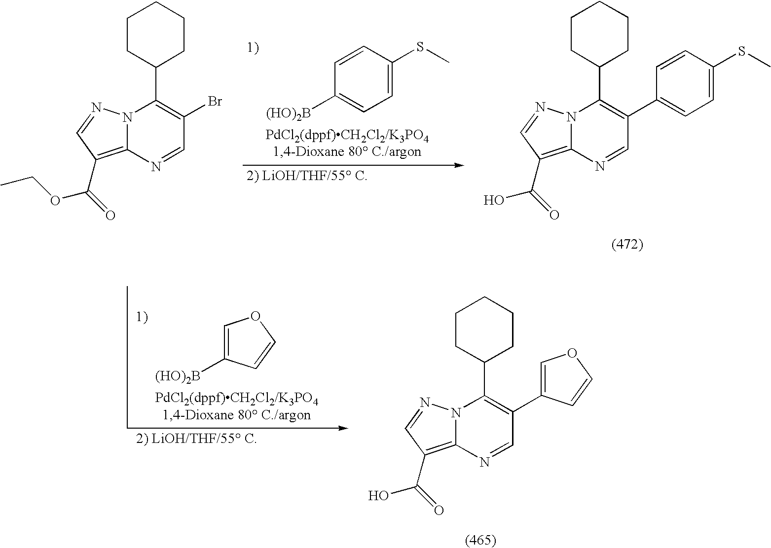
C1CC(C2=C(C3=COC=C3)C=NC3=C(C(=O)O)C=NN23)CCC1.C1([(HO)2B])=COC=C1.C1([(HO)2B])=CC=C(SC)C=C1.C1CC(C2=C(C3=CC=C(SC)C=C3)C=NC3=C(C(=O)O)C=NN23)CCC1.C1CC(C2=C(Br)C=NC3=C(C(=O)OCC)C=NN23)CCC1
